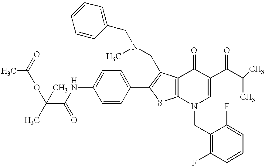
CC(C(=O)NC1=CC=C(C2=C(CN(C)CC3=CC=CC=C3)C3=C(S2)N(CC2=C(F)C=CC=C2F)C=C(C(C(C)C)=O)C3=O)C=C1)(C)OC(C)=O
